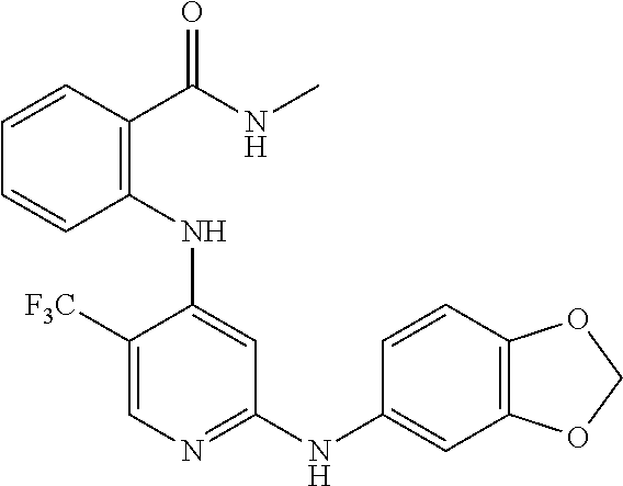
C1=CC=CC(NC2=CC(NC3=CC4=C(C=C3)OCO4)=NC=C2[F3C])=C1C(NC)=O
